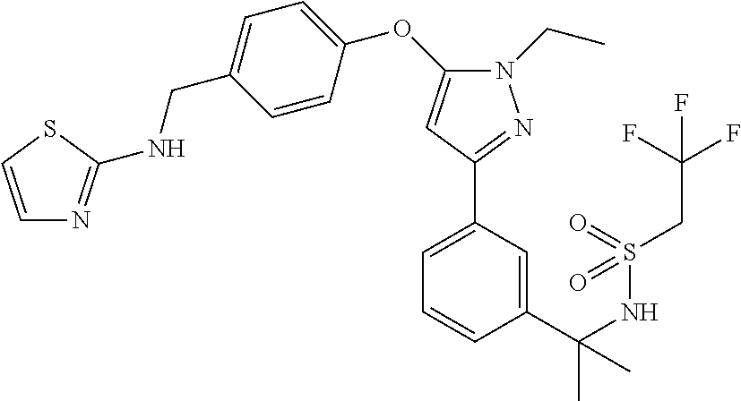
C1=C(C(NS(CC(F)(F)F)(=O)=O)(C)C)C=CC=C1C1=NN(CC)C(OC2=CC=C(CNC3=NC=CS3)C=C2)=C1
